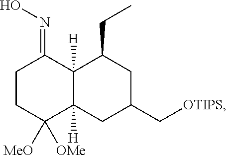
C1CC([MeO])([OMe])C2([H])C([H])(C1=NO)C(CC)CC(C[OTIPS])C2
